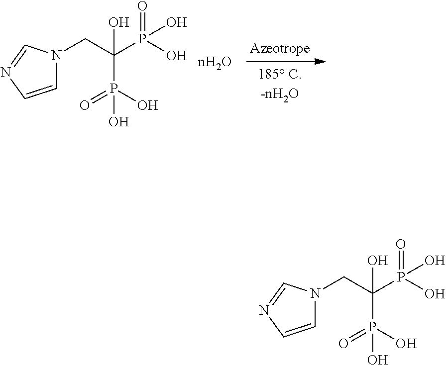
C1=CN=CN1CC(P(O)(=O)O)(P(O)(=O)O)O.C1=CN=CN1CC(P(O)(=O)O)(P(O)(=O)O)O
